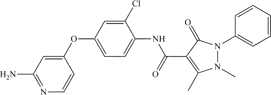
N1=C(N)C=C(OC2=CC=C(NC(C3=C(C)N(C)N(C4=CC=CC=C4)C3=O)=O)C(Cl)=C2)C=C1
